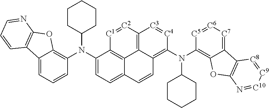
C12=CC=CC(N(C3=CC=C4C5=C3[C1]=[C2]C3=C5C(=C(N(C5=C6C(=[C7][C6]=[C5]5)C5=C(O6)N=[C10][C9]=[C8]5)C5CCCCC5)[C4]=[C3]3)C=C4)C3CCCCC3)=C1OC1=C2C=CC=N1
